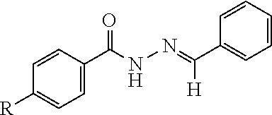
C1=CC=CC(C(=NNC(C2=CC=C([R])C=C2)=O)[H])=C1
